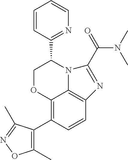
C12=C(C3=C(C)ON=C3C)C=CC3=C1N(C(C1=NC=CC=C1)CO2)C(C(=O)N(C)C)=N3
